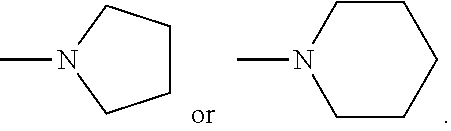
C1CCN(C)C1.C1CCCCN1C
